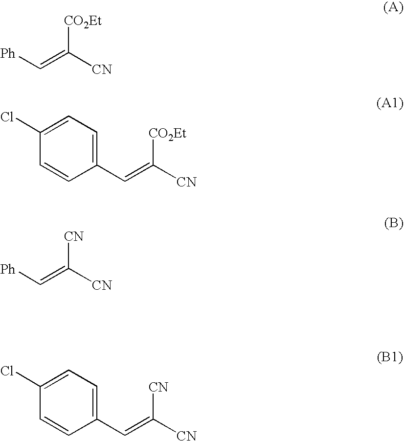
[Ph]C=C([CN])[CO2Et].C1(C=C([CN])[CO2Et])=CC=C(Cl)C=C1.[Ph]C=C([CN])[CN].C1(C=C([CN])[CN])=CC=C(Cl)C=C1
